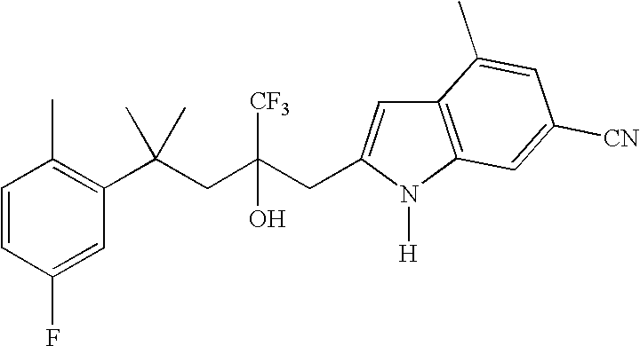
C1=CC(F)=CC(C(CC(CC2=CC3=C(C=C([CN])C=C3C)N2[H])([CF3])O)(C)C)=C1C
